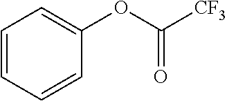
C1=CC=CC(OC([CF3])=O)=C1
